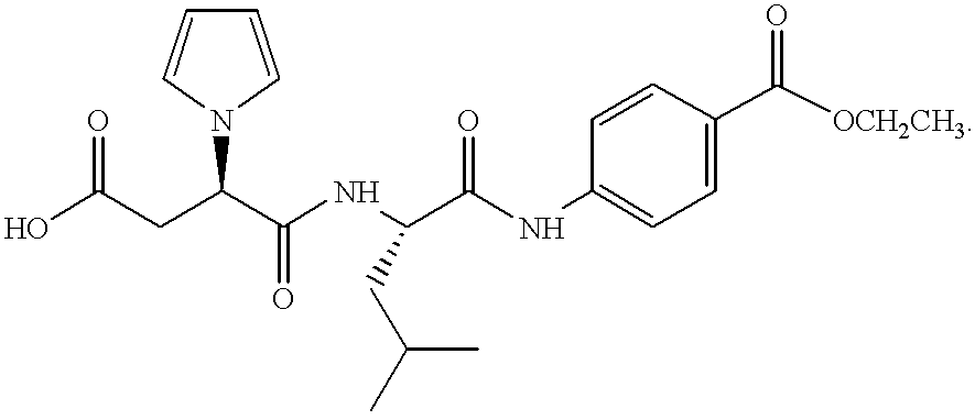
OC(CC(C(NC(C(NC1=CC=C(C([OCH2CH3])=O)C=C1)=O)CC(C)C)=O)N1C=CC=C1)=O
